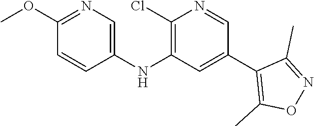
C1(OC)=NC=C(NC2=C(Cl)N=CC(C3=C(C)ON=C3C)=C2)C=C1
